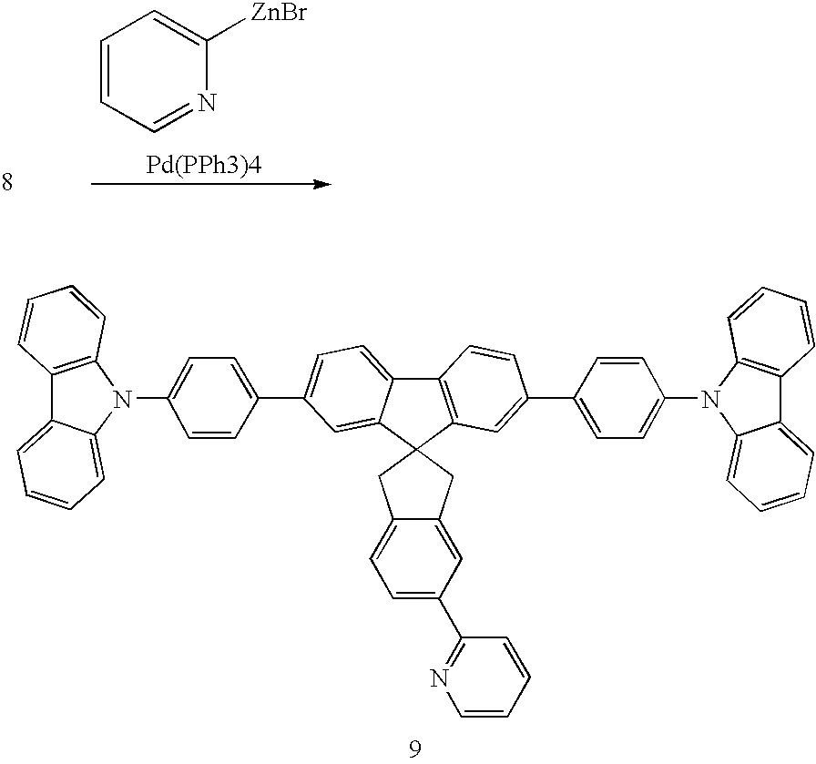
C1=CC=NC([ZnBr])=C1.[Pd(PPh3)4].C1C2=CC=C(C3=NC=CC=C3)C=C2CC12C1=CC(C3=CC=C(N4C5=CC=CC=C5C5=C4C=CC=C5)C=C3)=CC=C1C1=C2C=C(C2=CC=C(N3C4=CC=CC=C4C4=C3C=CC=C4)C=C2)C=C1
